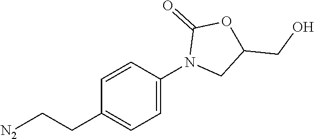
[N2]CCC1=CC=C(N2CC(CO)OC2=O)C=C1
